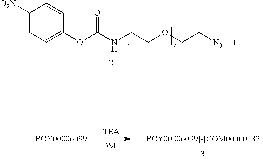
C1=CC(OC(=O)NCCOCC[N3])=CC=C1[O2N].[DMF]
